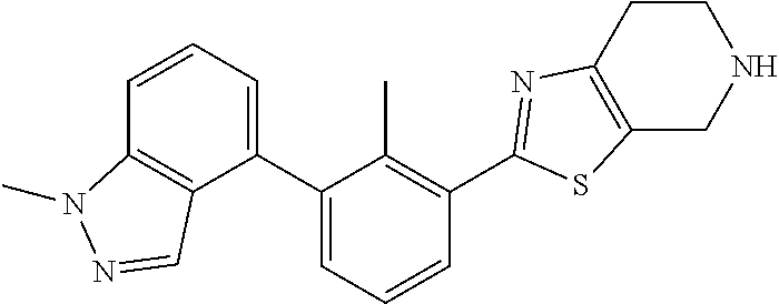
C1=CC=C(C2=CC=CC(C3=NC4=C(CNCC4)S3)=C2C)C2=C1N(C)N=C2
